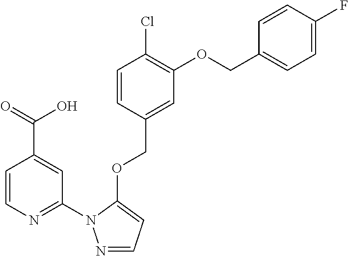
C1=CN=C(N2N=CC=C2OCC2=CC(OCC3=CC=C(F)C=C3)=C(Cl)C=C2)C=C1C(=O)O
